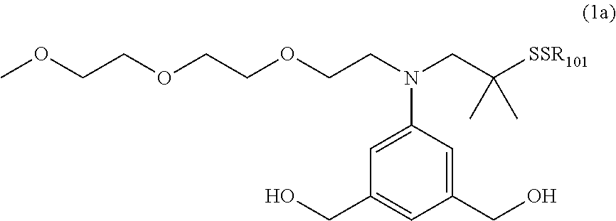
OCC1=CC(N(CC([SSR101])(C)C)CCOCCOCCOC)=CC(CO)=C1
